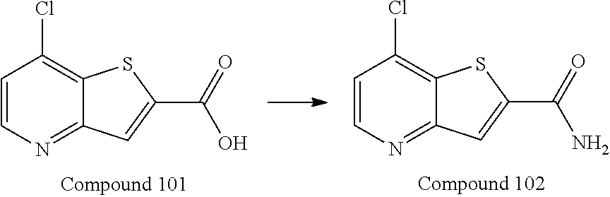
C1=CN=C2C(=C1Cl)SC(C(=O)N)=C2.C1=CN=C2C(=C1Cl)SC(C(=O)O)=C2
